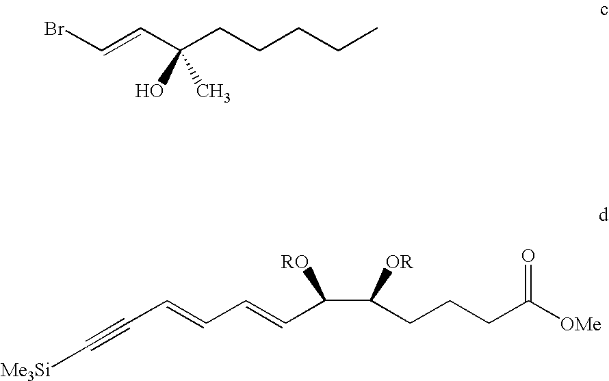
C(=CC(CCCCC)(O)C)Br.C(C=CC=CC(C(CCCC([OMe])=O)[OR])[RO])#C[Me3Si]
